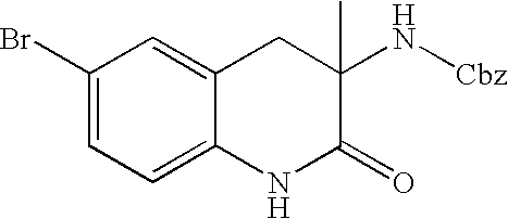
C1(Br)=CC=C2C(=C1)CC(N[Cbz])(C)C(=O)N2
